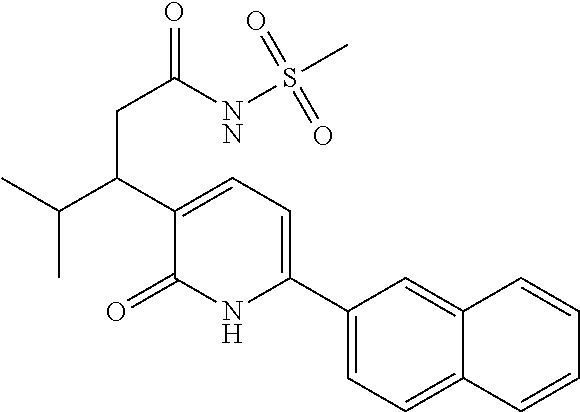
C1(C2=CC=C(C(C(C)C)CC(=O)[NN]S(=O)(=O)C)C(=O)N2)=CC=C2C(=C1)C=CC=C2
